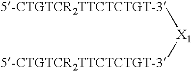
[X1]([5-CTGTCR2TTCTCTGT-3])[5-CTGTCR2TTCTCTGT-3]
